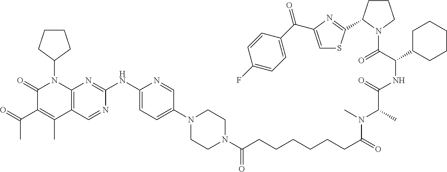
C1(=O)C(C(C)=O)=C(C)C2=C(N1C1CCCC1)N=C(NC1=CC=C(N3CCN(C(CCCCCCC(N(C)C(C(=O)NC(C(=O)N4CCCC4C4=NC(C(C5=CC=C(F)C=C5)=O)=CS4)C4CCCCC4)C)=O)=O)CC3)C=N1)N=C2
